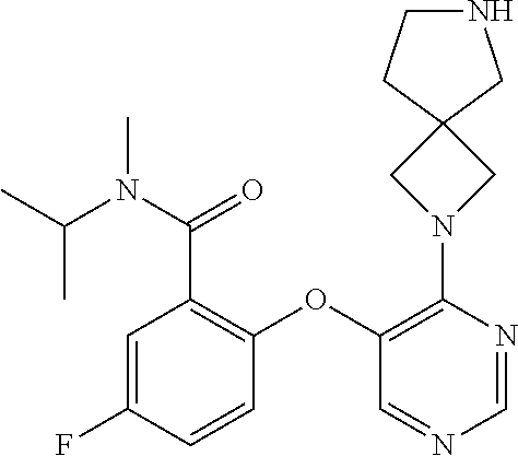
C1=C(F)C=CC(OC2=C(N3CC4(C3)CNCC4)N=CN=C2)=C1C(=O)N(C)C(C)C
